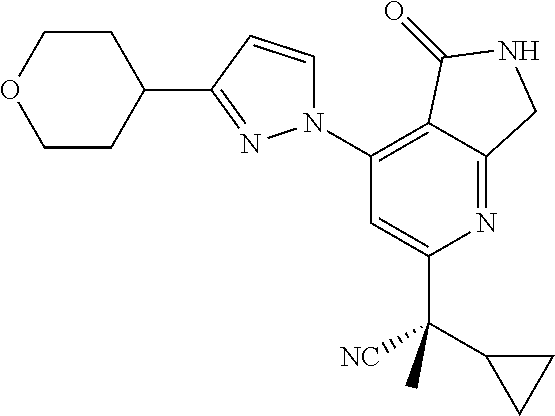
C1(N2C=CC(C3CCOCC3)=N2)=C2C(=NC(C([CN])(C)C3CC3)=C1)CNC2=O
